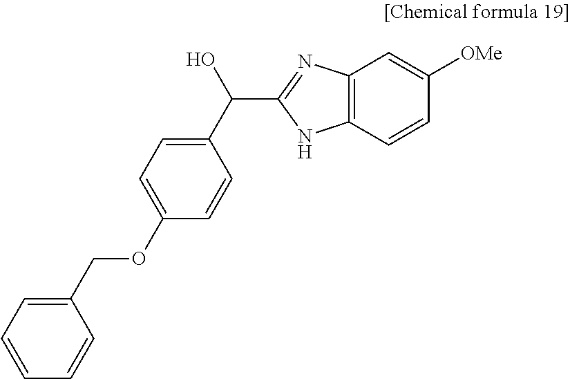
C12=C(C=CC([OMe])=C1)NC(C(O)C1=CC=C(OCC3=CC=CC=C3)C=C1)=N2
